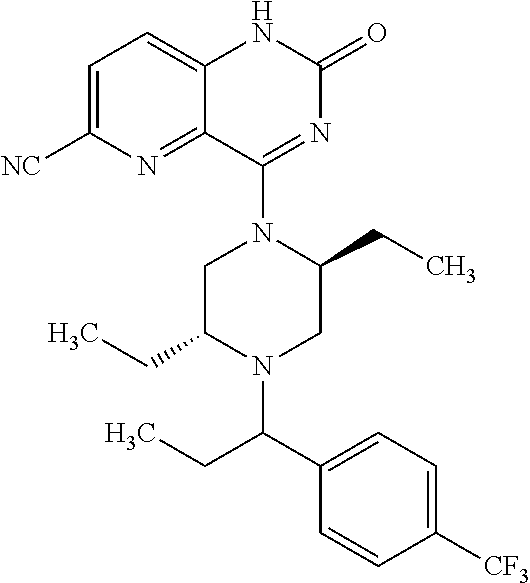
C12=CC=C([NC])N=C1C(N1CC(CC)N(C(C3=CC=C([CF3])C=C3)CC)CC1CC)=NC(=O)N2
